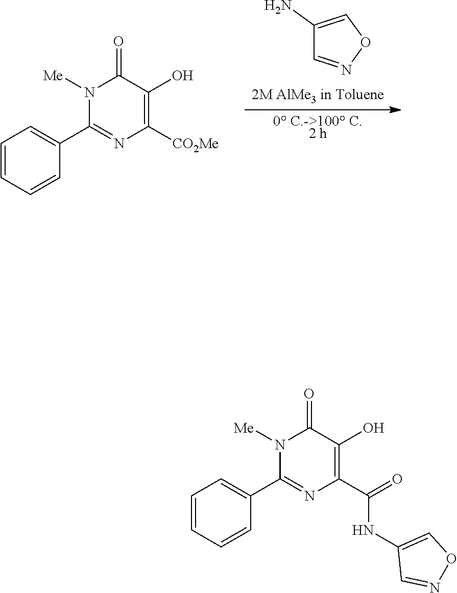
[0 C.->100 C.2 h].O1C=C(N)C=N1.[2M AlMe3 in Toluene].C1(C2=CC=CC=C2)=NC([CO2Me])=C(O)C(=O)N1[Me].C1(C2=CC=CC=C2)=NC(C(=O)NC2=CON=C2)=C(O)C(=O)N1[Me]
